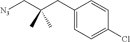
C1(CC(C[N3])(C)C)=CC=C(Cl)C=C1
